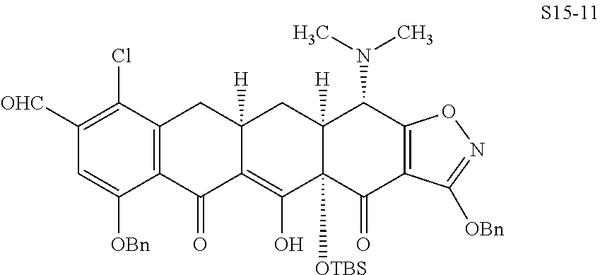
[OHC]C1=C(Cl)C2=C(C([OBn])=C1)C(=O)C1=C(O)C3([OTBS])C([H])(CC1([H])C2)C(N(C)C)C1=C(C3=O)C([OBn])=NO1
